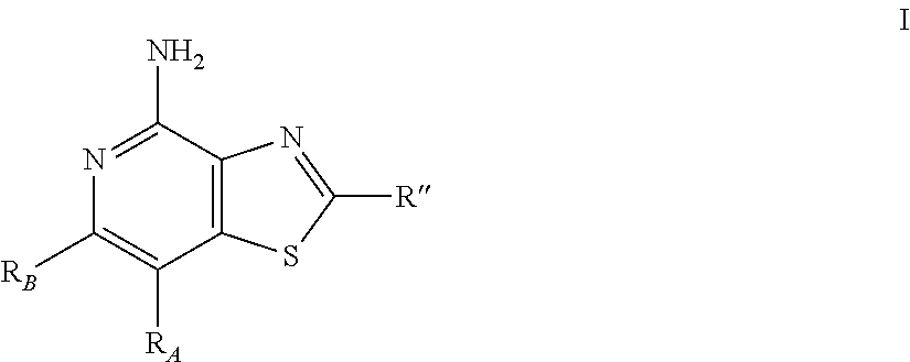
C12=C(C(N)=NC([RB])=C1[RA])N=C([R])S2
